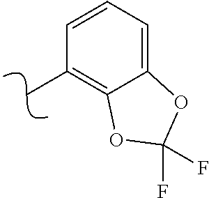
C12=CC=CC(C)=C1OC(F)(F)O2
